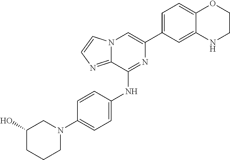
C1(C2=CC=C3C(=C2)NCCO3)=CN2C(=NC=C2)C(NC2=CC=C(N3CC(O)CCC3)C=C2)=N1
